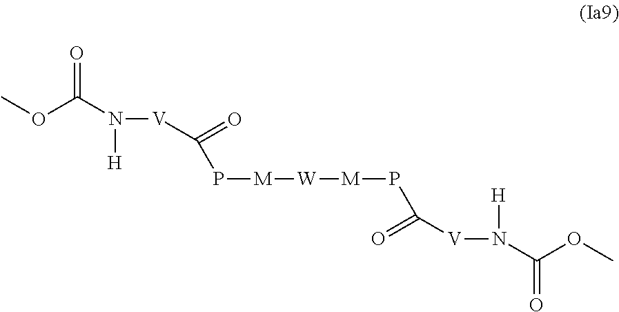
COC(N([V]C(=O)P[M][W][M]PC([V]N(C(OC)=O)[H])=O)[H])=O
